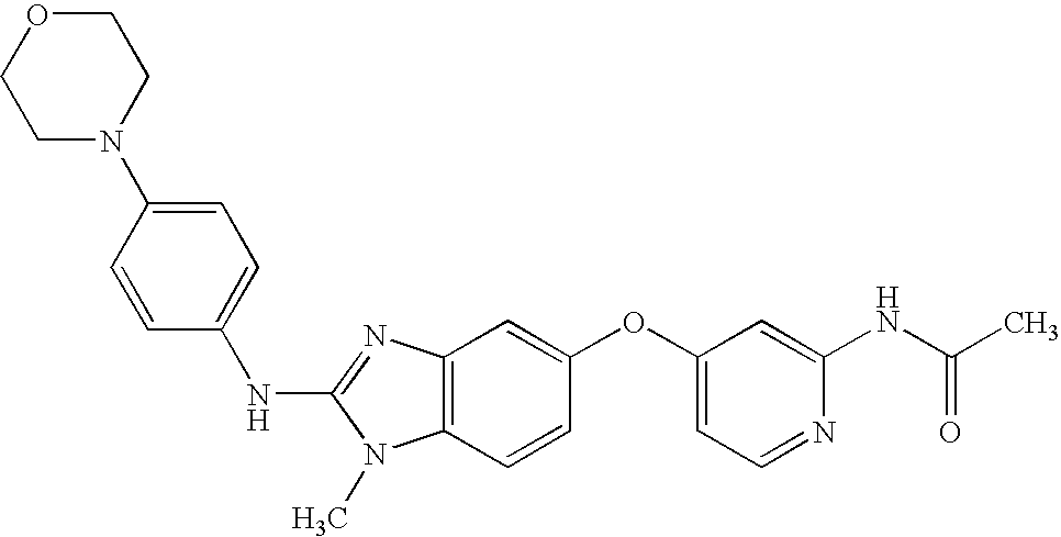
C1=C(N2CCOCC2)C=CC(NC2=NC3=C(N2C)C=CC(OC2=CC=NC(NC(C)=O)=C2)=C3)=C1
